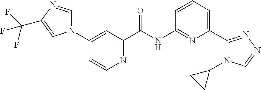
N1=C(C(NC2=NC(C3=NN=CN3C3CC3)=CC=C2)=O)C=C(N2C=NC(C(F)(F)F)=C2)C=C1
